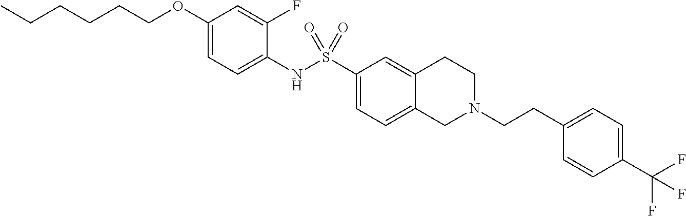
C1(OCCCCCC)=CC=C(NS(C2=CC=C3C(=C2)CCN(CCC2=CC=C(C(F)(F)F)C=C2)C3)(=O)=O)C(F)=C1
